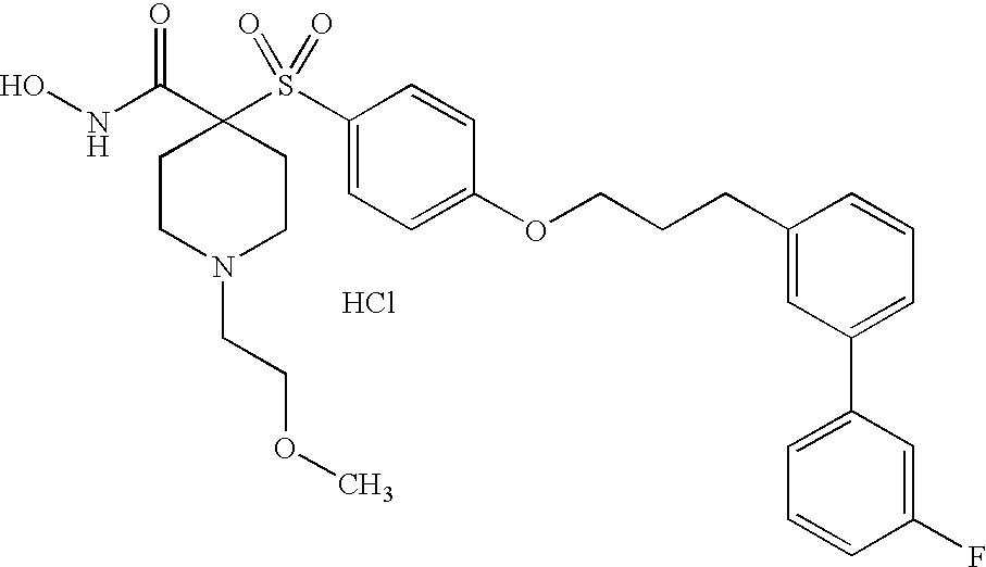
N(C(C1(S(C2=CC=C(OCCCC3=CC(C4=CC=CC(F)=C4)=CC=C3)C=C2)(=O)=O)CCN(CCOC)CC1)=O)O.Cl
